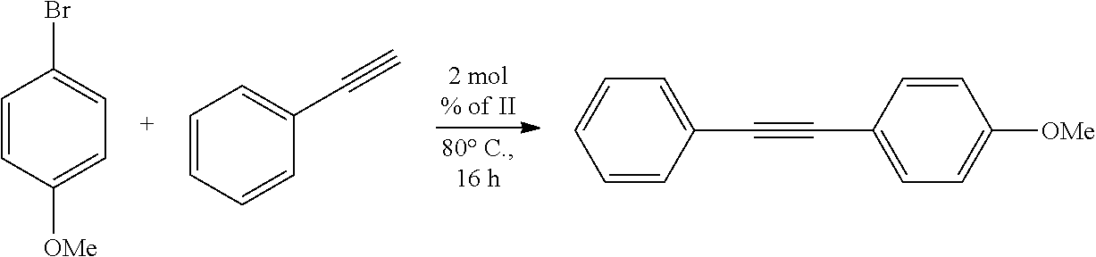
C1=CC([OMe])=CC=C1Br.C1=CC=CC(C#C)=C1.C1=CC(C#CC2=CC=C([OMe])C=C2)=CC=C1
